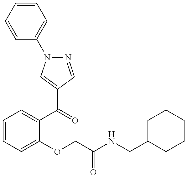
C1=CC=C(OCC(=O)NCC2CCCCC2)C(C(=O)C2=CN(C3=CC=CC=C3)N=C2)=C1
